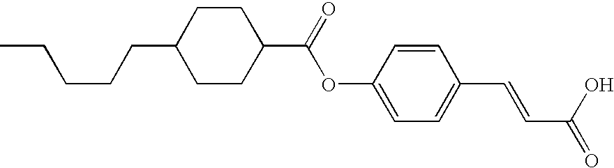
CCCCCC1CCC(C(=O)OC2=CC=C(C=CC(O)=O)C=C2)CC1
